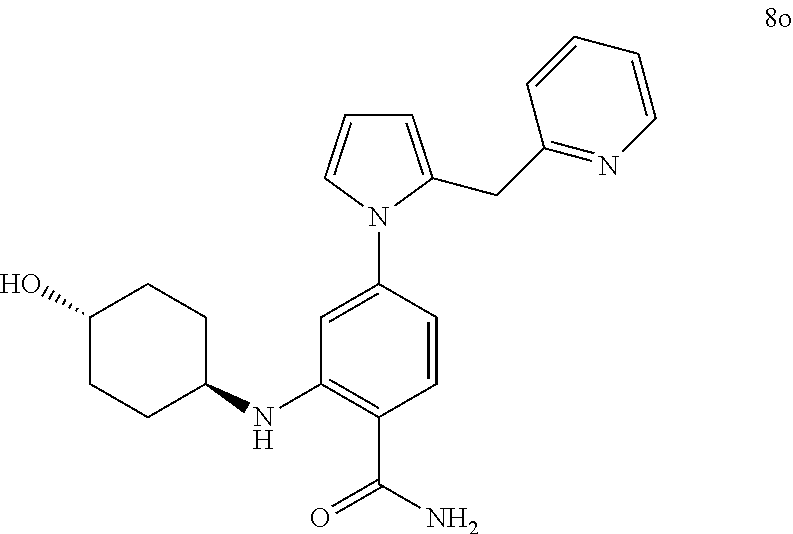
C1(O)CCC(NC2=C(C(N)=O)C=CC(N3C(CC4=NC=CC=C4)=CC=C3)=C2)CC1
